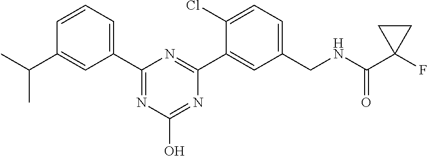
C1(C2=CC=CC(C(C)C)=C2)=NC(O)=NC(C2=CC(CNC(C3(F)CC3)=O)=CC=C2Cl)=N1
